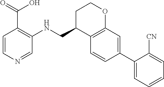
C1=CN=CC(NCC2C3=C(OCC2)C=C(C2=CC=CC=C2[CN])C=C3)=C1C(=O)O
